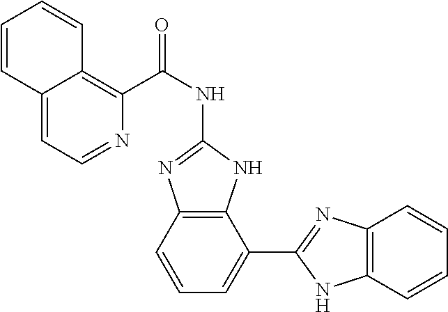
C1=C2C(=C(C(NC3=NC4=C(N3)C(C3=NC5=C(N3)C=CC=C5)=CC=C4)=O)N=C1)C=CC=C2
